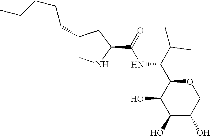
C1(O)C(O)COC(C(C(C)C)NC(=O)C2CC(CCCCC)CN2)C1O
